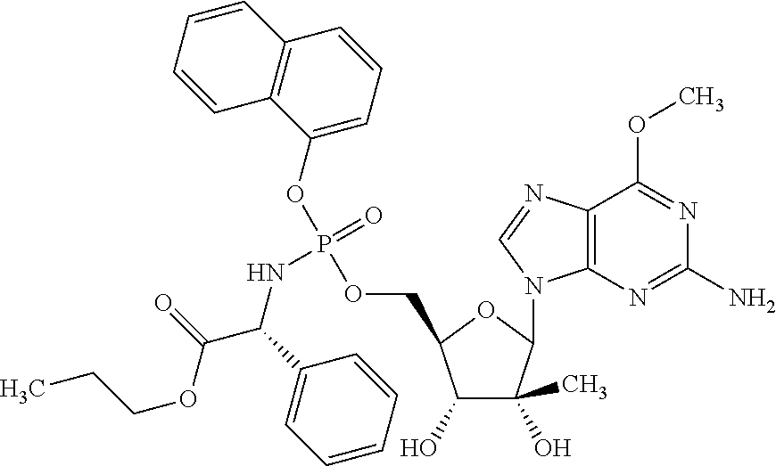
C12=C(N=C(N)N=C1OC)N(C1C(O)(C)C(O)C(COP(OC3=CC=CC4=C3C=CC=C4)(=O)NC(C(OCCC)=O)C3=CC=CC=C3)O1)C=N2
